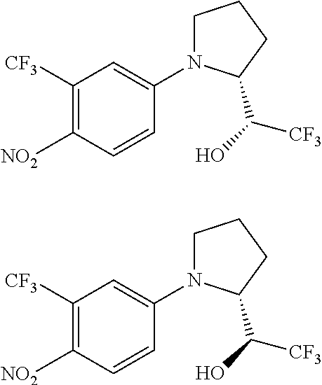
C1([CF3])=C([NO2])C=CC(N2CCCC2C([CF3])O)=C1.C1([CF3])=C([NO2])C=CC(N2CCCC2C([CF3])O)=C1
